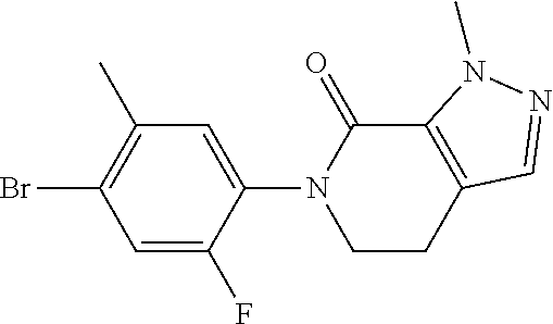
C1(C)=C(Br)C=C(F)C(N2C(=O)C3=C(CC2)C=NN3C)=C1
